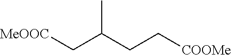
[MeOOC]CC(CC[COOMe])C
